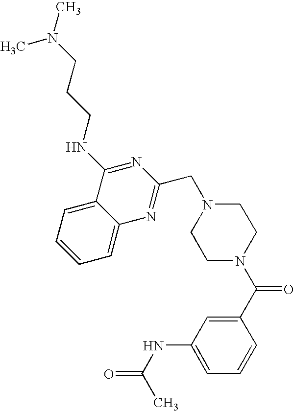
C1=C2C(=CC=C1)C(NCCCN(C)C)=NC(CN1CCN(C(C3=CC(NC(C)=O)=CC=C3)=O)CC1)=N2
